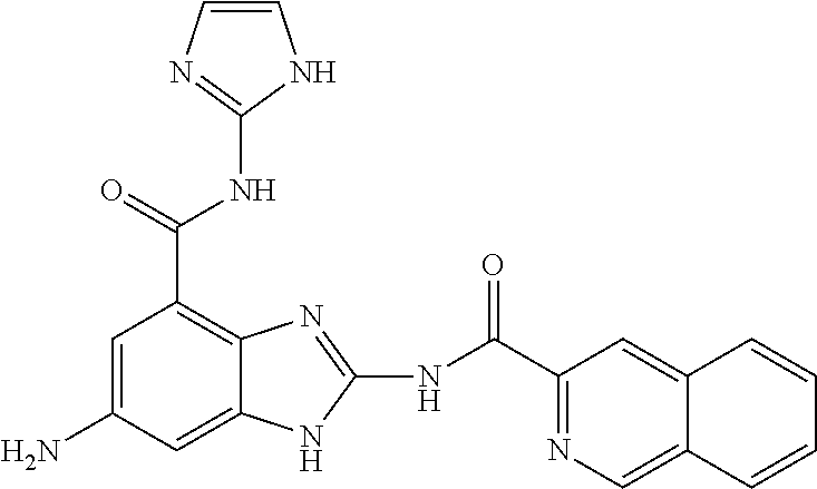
C1=C(N)C=C2C(=C1C(NC1=NC=CN1)=O)N=C(NC(C1=NC=C3C(=C1)C=CC=C3)=O)N2
